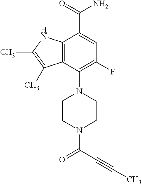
C12=C(NC(C)=C1C)C(C(=O)N)=CC(F)=C2N1CCN(C(C#CC)=O)CC1
